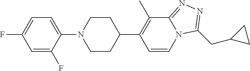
C1=C(F)C(N2CCC(C3=C(C)C4=NN=C(CC5CC5)N4C=C3)CC2)=CC=C1F
